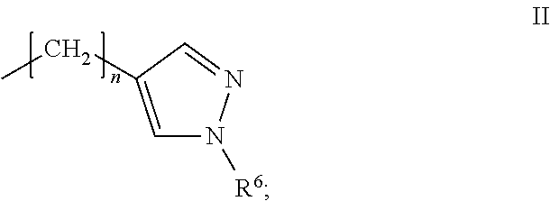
C1=C(CC)C=NN1[R6]
